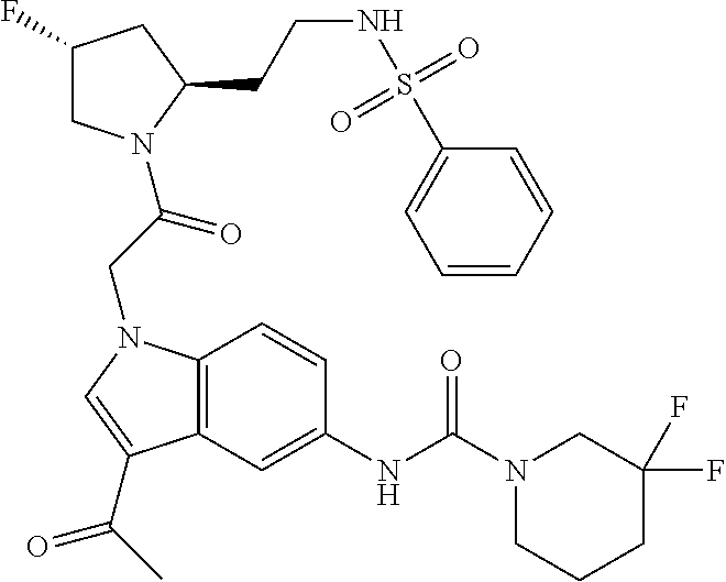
C12=C(C=C(NC(N3CCCC(F)(F)C3)=O)C=C1)C(C(C)=O)=CN2CC(=O)N1CC(F)CC1CCNS(C1=CC=CC=C1)(=O)=O
